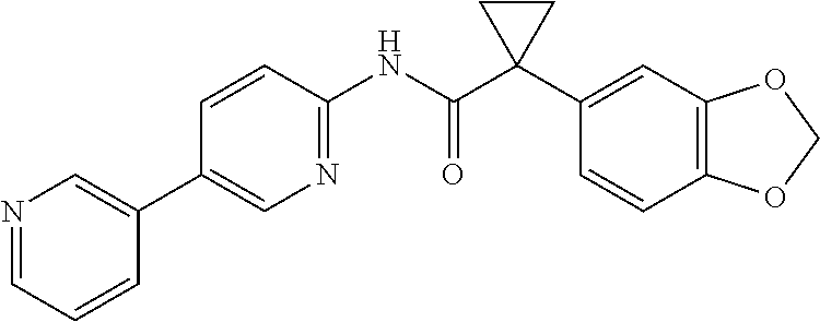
C1=CC(NC(C2(C3=CC4=C(C=C3)OCO4)CC2)=O)=NC=C1C1=CN=CC=C1
